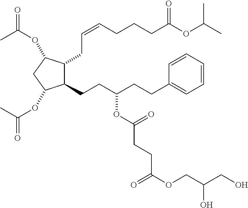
C1(CCC(CCC2=CC=CC=C2)OC(=O)CCC(OCC(CO)O)=O)C(CC=CCCCC(OC(C)C)=O)C(OC(C)=O)CC1OC(C)=O
